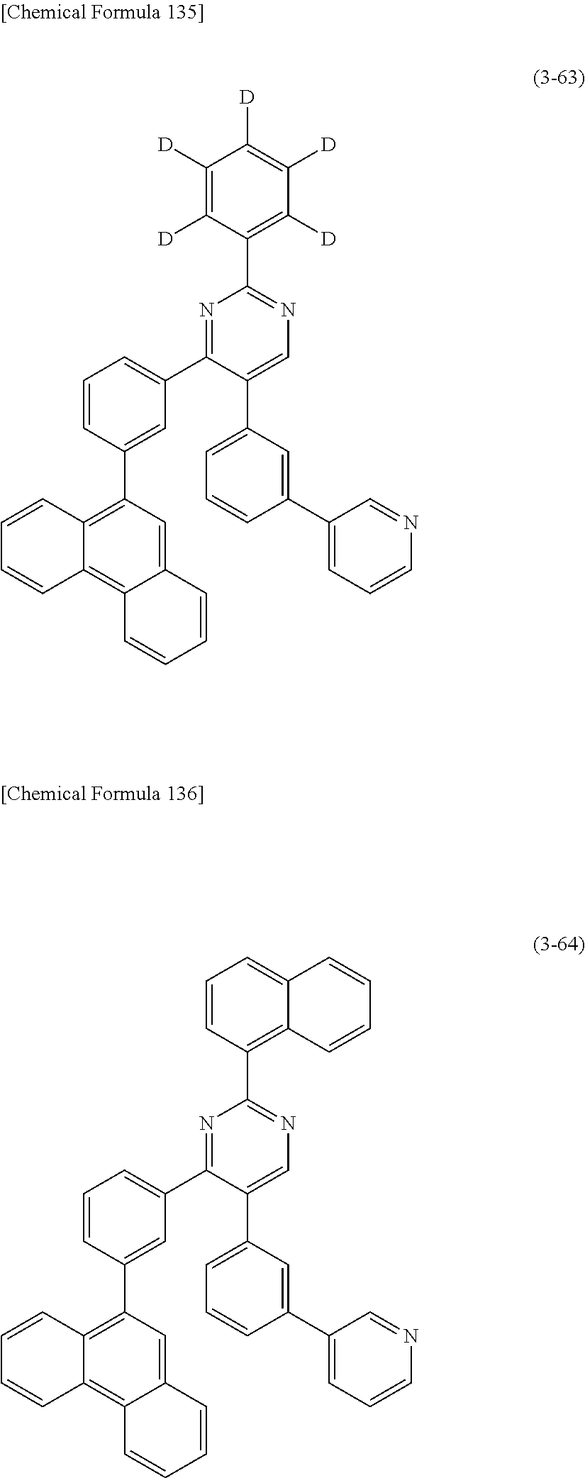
N1=C(C2=CC=CC(C3=C4C(=C5C(=C3)C=CC=C5)C=CC=C4)=C2)C(C2=CC=CC(C3=CC=CN=C3)=C2)=CN=C1C1=C2C(=CC=C1)C=CC=C2.N1=C(C2=CC=CC(C3=C4C(=C5C(=C3)C=CC=C5)C=CC=C4)=C2)C(C2=CC=CC(C3=CC=CN=C3)=C2)=CN=C1C1=C([D])C([D])=C([D])C([D])=C1[D]
